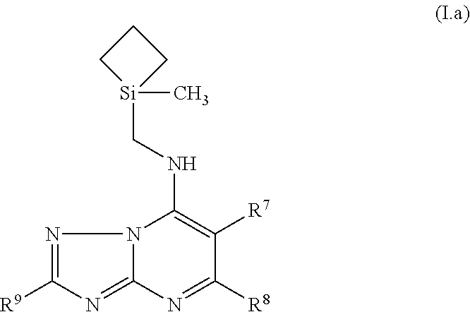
N12C(=NC([R9])=N1)N=C([R8])C([R7])=C2NC[Si]1(C)CCC1
